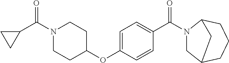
C1(C(N2CCC(OC3=CC=C(C(N4CC5CCCC4C5)=O)C=C3)CC2)=O)CC1
